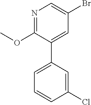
N1=C(OC)C(C2=CC=CC(Cl)=C2)=CC(Br)=C1
